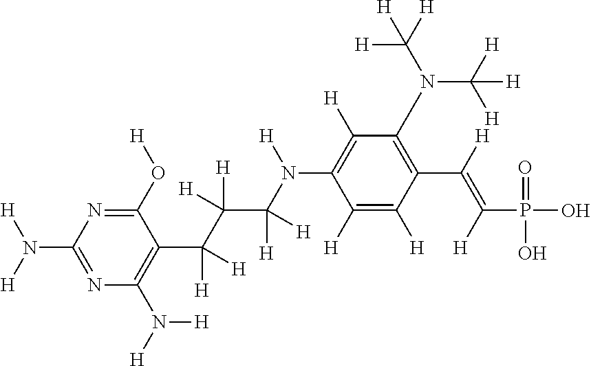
N1=C(N([H])[H])N=C(O[H])C(C(C(C(N([H])C2=C([H])C(N(C([H])([H])[H])C([H])([H])[H])=C(C(=C([H])P(O)(=O)O)[H])C([H])=C2[H])([H])[H])([H])[H])([H])[H])=C1N([H])[H]
